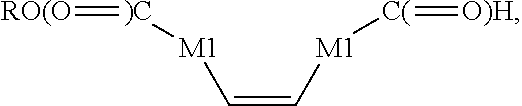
[M1](C=C[M1][C(]=[O)H])[)C]=[RO(O]
